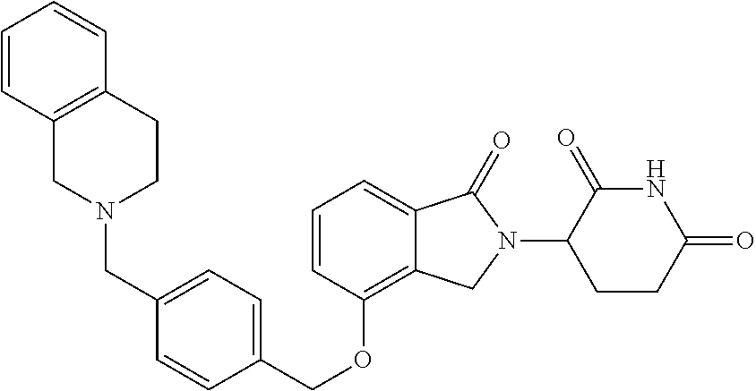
C(OC1=C2C(=CC=C1)C(=O)N(C1C(=O)NC(=O)CC1)C2)C1=CC=C(CN2CCC3=C(C2)C=CC=C3)C=C1
